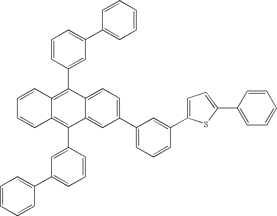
C12=CC=C(C3=CC=CC(C4=CC=C(C5=CC=CC=C5)S4)=C3)C=C1C(C1=CC(C3=CC=CC=C3)=CC=C1)=C1C(=C2C2=CC(C3=CC=CC=C3)=CC=C2)C=CC=C1
